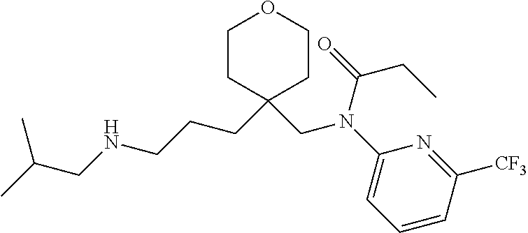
C1CC(CCCNCC(C)C)(CN(C2=CC=CC([CF3])=N2)C(=O)CC)CCO1
